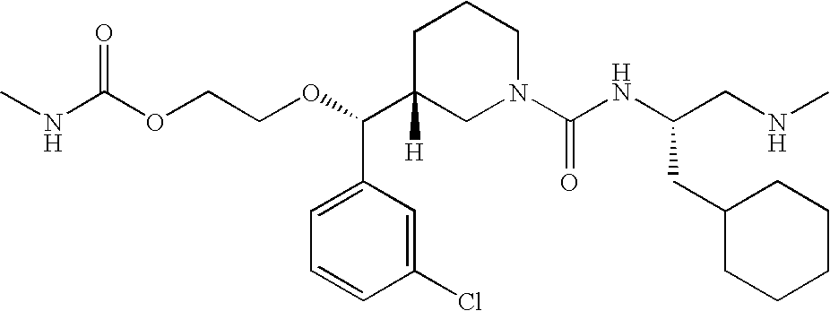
O(C(C1([H])CN(C(NC(CNC)CC2CCCCC2)=O)CCC1)C1=CC=CC(Cl)=C1)CCOC(NC)=O
